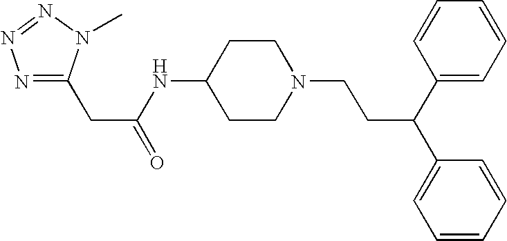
C1(CC(NC2CCN(CCC(C3=CC=CC=C3)C3=CC=CC=C3)CC2)=O)=NN=NN1C
